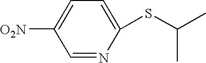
C1=C(SC(C)C)N=CC([O2N])=C1
